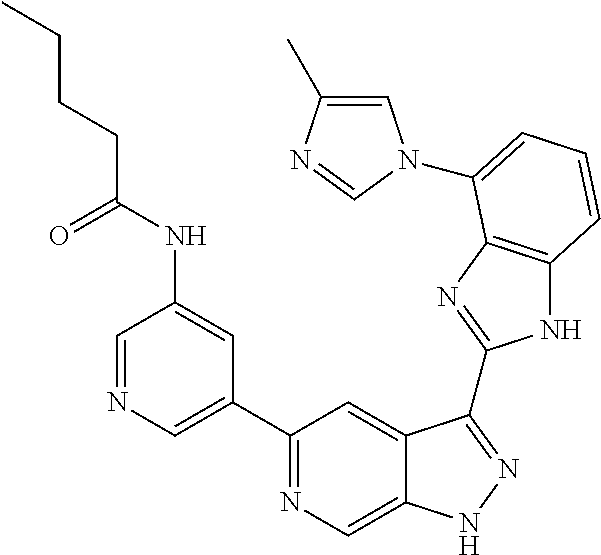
C1=NC=C(C2=NC=C3C(=C2)C(C2=NC4=C(N2)C=CC=C4N2C=C(C)N=C2)=NN3)C=C1NC(CCCC)=O
